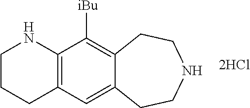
C1CCC2=C(N1)C([iBu])=C1C(=C2)CCNCC1.[2HCl]
